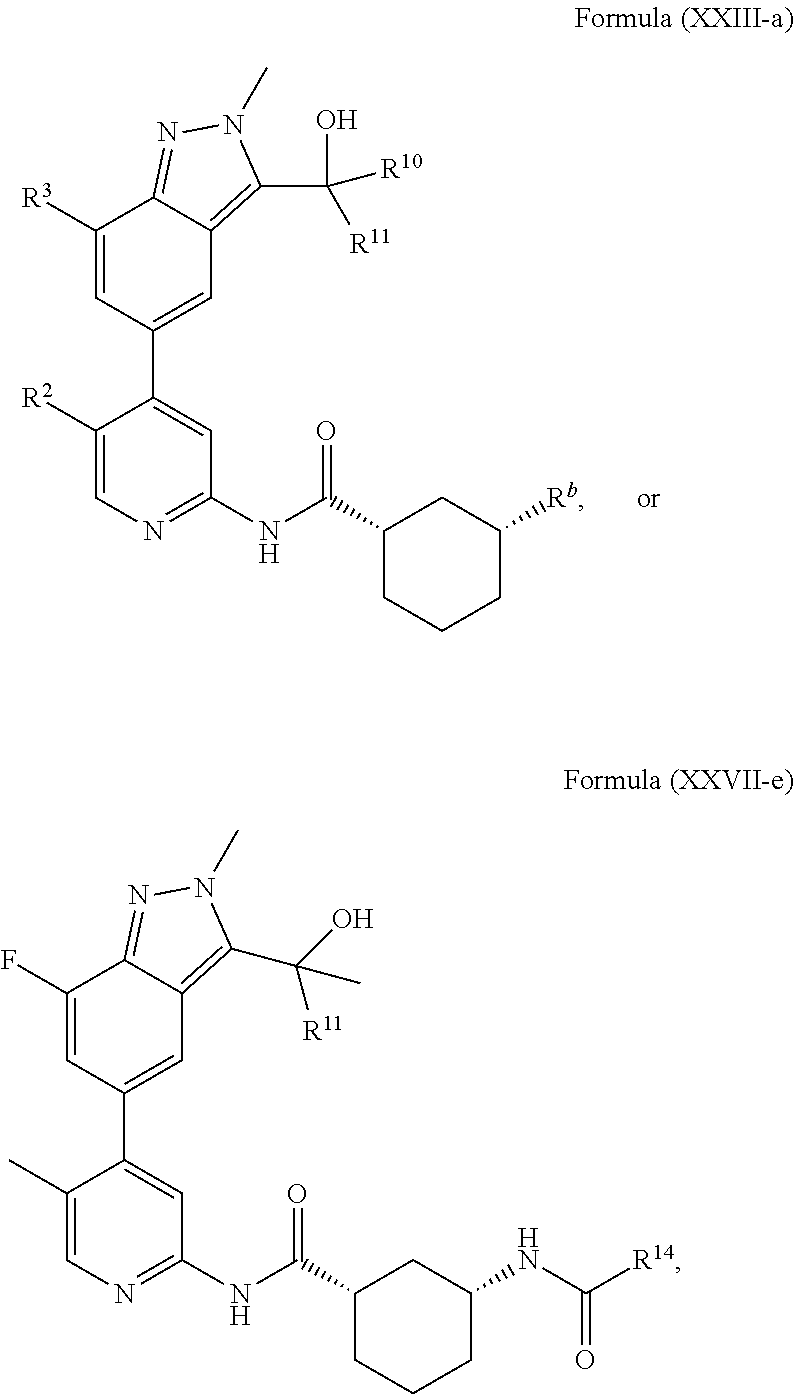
C1([R3])=CC(C2=CC(NC(C3CCCC([Rb])C3)=O)=NC=C2[R2])=CC2=C(C([R10])([R11])O)N(C)N=C12.C1(F)=CC(C2=CC(NC(C3CCCC(NC([R14])=O)C3)=O)=NC=C2C)=CC2=C(C(O)([R11])C)N(C)N=C12
